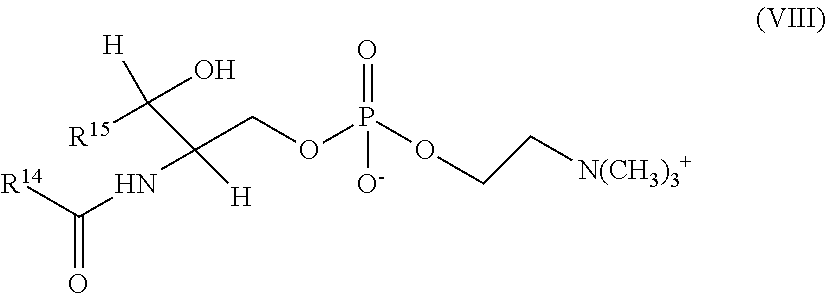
O(P(OCC(NC(=O)[R14])(C([R15])(O)[H])[H])(=O)[O-])CC[N(CH3)3+]
